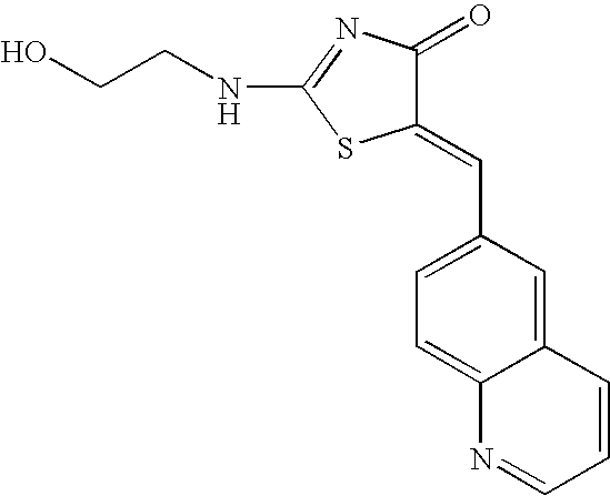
N(C1=NC(=O)C(=CC2=CC=C3C(=C2)C=CC=N3)S1)CCO
